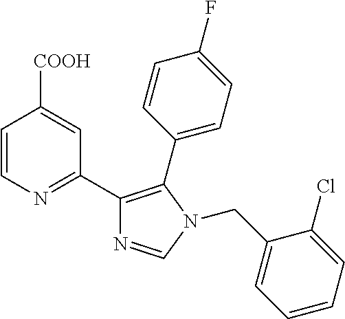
C1=CN=C(C2=C(C3=CC=C(F)C=C3)N(CC3=CC=CC=C3Cl)C=N2)C=C1[COOH]
